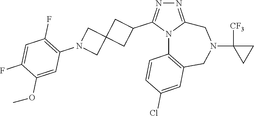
N1=C2N(C(C3CC4(C3)CN(C3=C(F)C=C(F)C(OC)=C3)C4)=N1)C1=C(CN(C3([CF3])CC3)C2)C=C(Cl)C=C1
